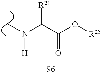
C(C(O[R25])=O)([R21])N([H])C
